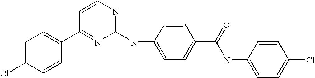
C1=C(Cl)C=CC(C2=NC(NC3=CC=C(C(=O)NC4=CC=C(Cl)C=C4)C=C3)=NC=C2)=C1
